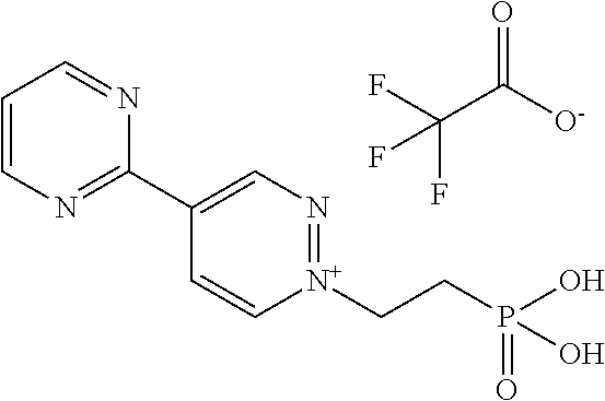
C1=CN=C(C2=CN=[N+](CCP(O)(=O)O)C=C2)N=C1.O=C([O-])C(F)(F)F
